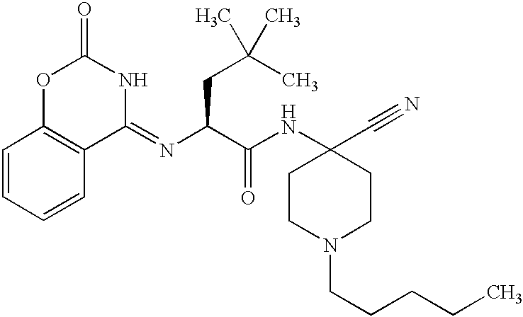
C1=CC=CC2=C1OC(=O)NC2=NC(C(NC1(C#N)CCN(CCCCC)CC1)=O)CC(C)(C)C
